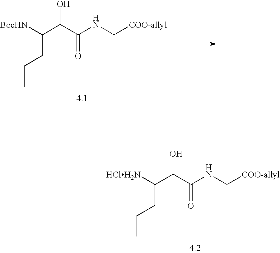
C(C(C(NC[COO-allyl])=O)O)([HClH2N])CCC.C(C(C(NC[COO-allyl])=O)O)([BocHN])CCC
